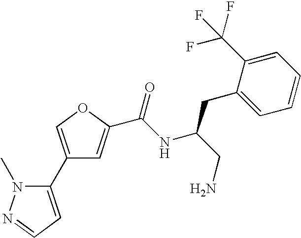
C1(C2=COC(C(NC(CN)CC3=CC=CC=C3C(F)(F)F)=O)=C2)=CC=NN1C
